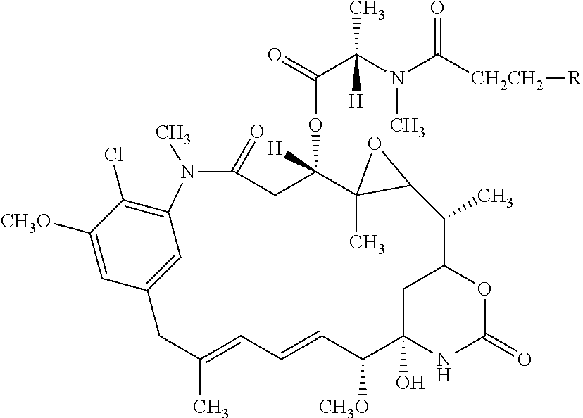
C1=C([CH3O])C(Cl)=C2C=C1CC(C)=CC=CC([CH3O])C1(O)NC(=O)OC(C1)C(C)C1C(C)(C(OC(C(N(C([CH2CH2][R])=O)C)(C)[H])=O)([H])CC(=O)N2C)O1
